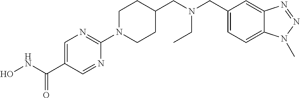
N1=CC(C(NO)=O)=CN=C1N1CCC(CN(CC2=CC=C3C(=C2)N=NN3C)CC)CC1
